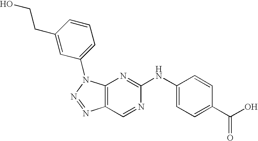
C12=C(N(C3=CC=CC(CCO)=C3)N=N1)N=C(NC1=CC=C(C(=O)O)C=C1)N=C2
